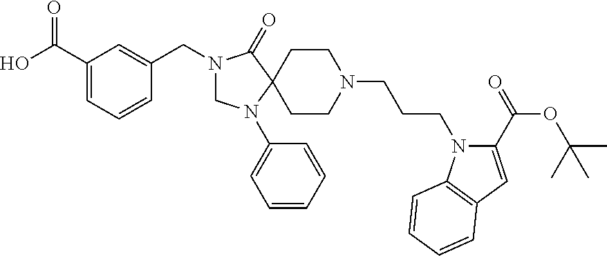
C1(C(O)=O)=CC=CC(CN2CN(C3=CC=CC=C3)C3(C2=O)CCN(CCCN2C(C(=O)OC(C)(C)C)=CC4=C2C=CC=C4)CC3)=C1
